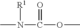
CN(C(=O)OC)[R1]
